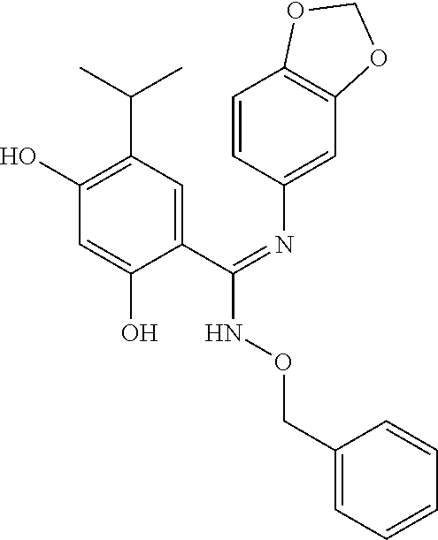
C1(O)=C(C(C)C)C=C(C(=NC2=CC3=C(C=C2)OCO3)NOCC2=CC=CC=C2)C(O)=C1
